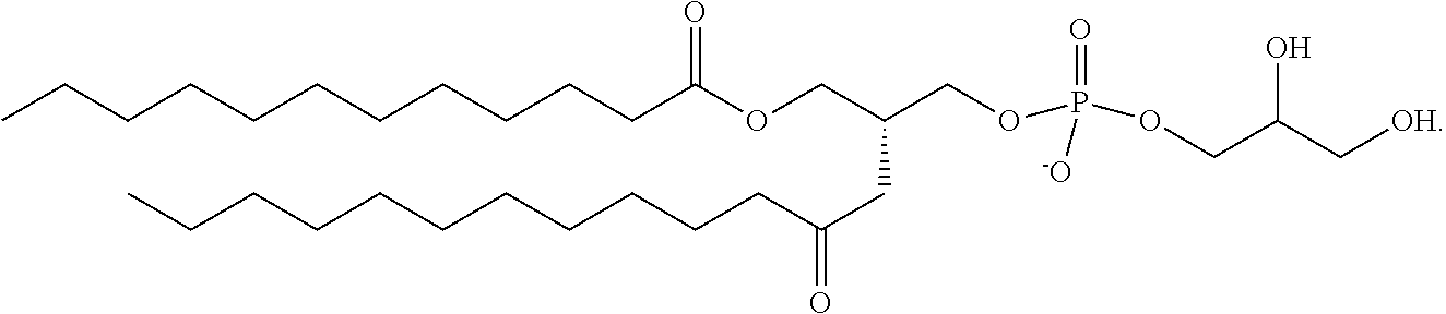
CCCCCCCCCCCC(OCC(COP(OCC(C[OH])O)(=O)[-O])CC(CCCCCCCCCCC)=O)=O
